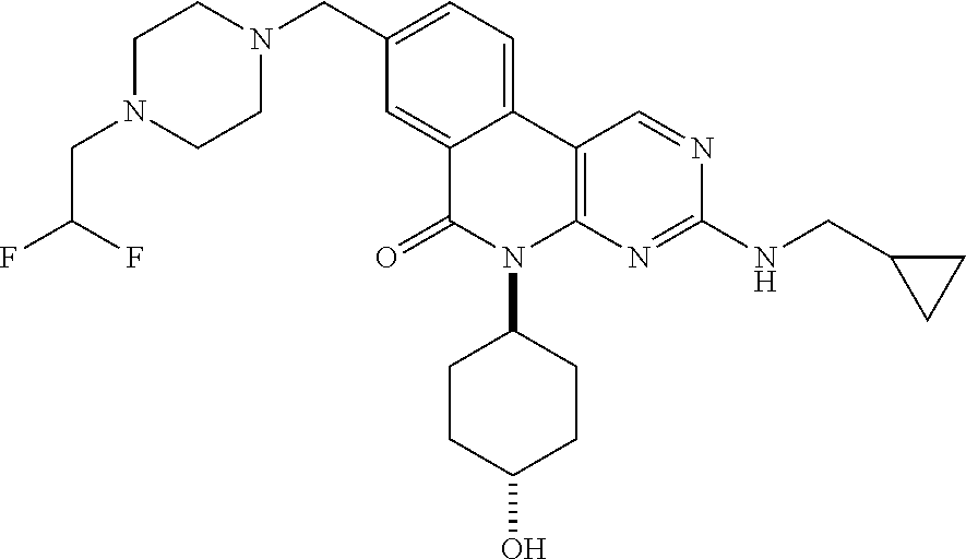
C1N(CC(F)F)CCN(CC2=CC=C3C(=C2)C(=O)N(C2CCC(O)CC2)C2=C3C=NC(NCC3CC3)=N2)C1
